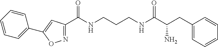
N1=C(C(NCCCNC(=O)C(CC2=CC=CC=C2)N)=O)C=C(C2=CC=CC=C2)O1
